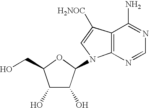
C1(O)C(O)C(N2C3=C(C([H2NOC])=C2)C(N)=NC=N3)OC1CO
